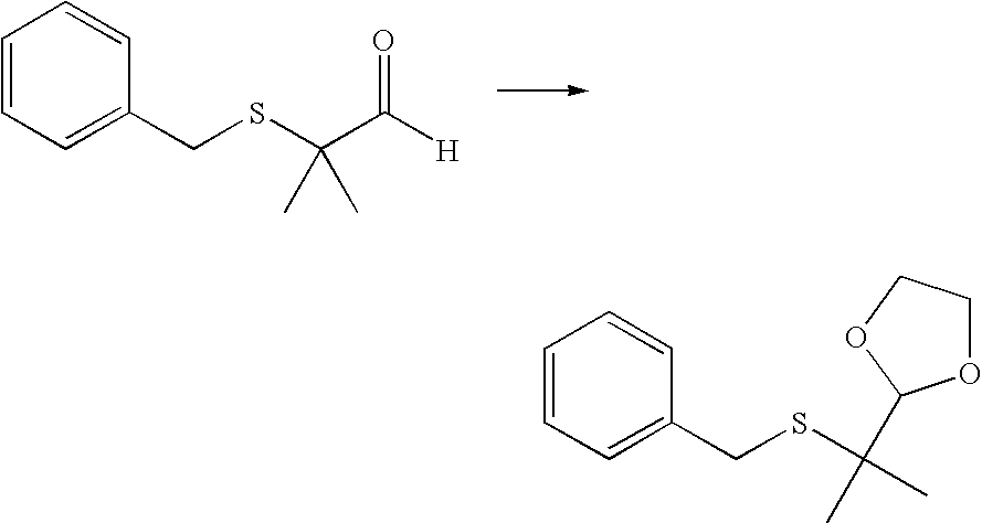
C1=CC=C(CSC(C([H])=O)(C)C)C=C1.C1=CC=C(CSC(C)(C)C2OCCO2)C=C1
